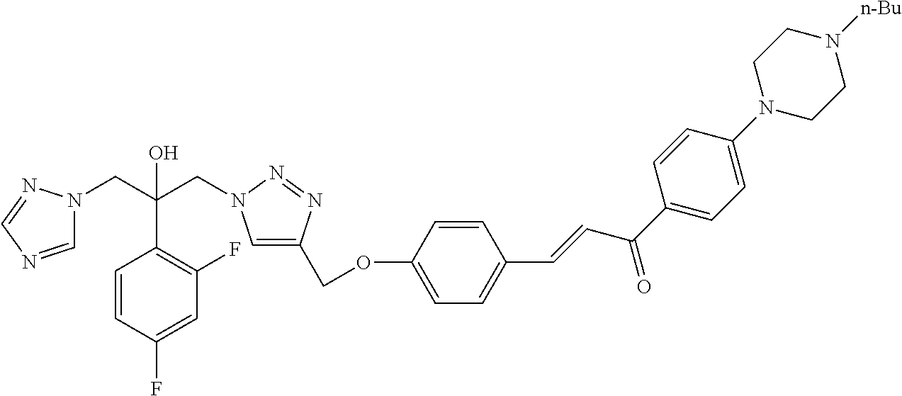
C(C1=C(F)C=C(F)C=C1)(CN1C=C(COC2=CC=C(C=CC(C3=CC=C(N4CCN([n-Bu])CC4)C=C3)=O)C=C2)N=N1)(CN1C=NC=N1)O
